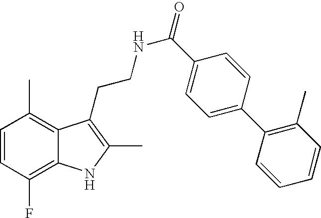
C1=CC(F)=C2C(=C1C)C(CCNC(=O)C1=CC=C(C3=C(C)C=CC=C3)C=C1)=C(C)N2
